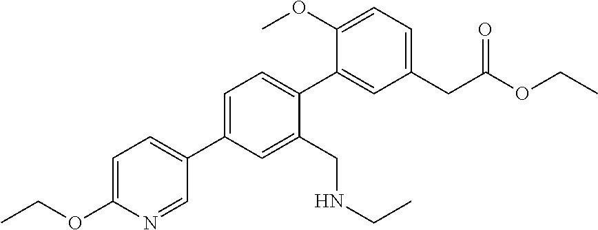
C1=C(C2=CC=C(OCC)N=C2)C=C(CNCC)C(C2=CC(CC(OCC)=O)=CC=C2OC)=C1
